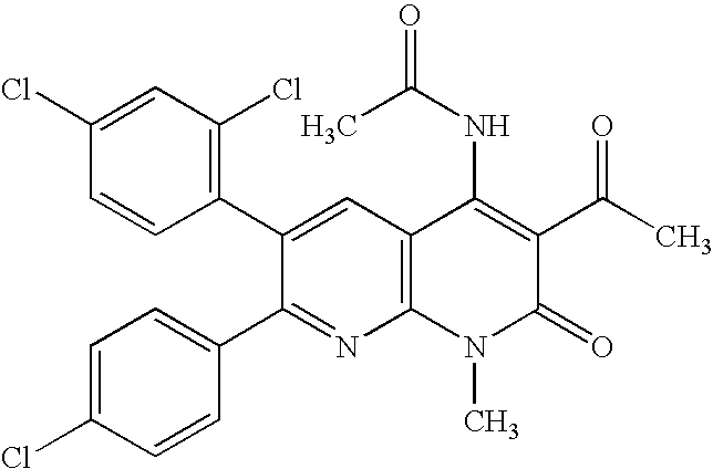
C1(Cl)=CC(Cl)=C(C2=CC3=C(N=C2C2=CC=C(Cl)C=C2)N(C)C(=O)C(C(C)=O)=C3NC(C)=O)C=C1
